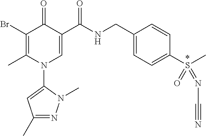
C1(Br)=C(C)N(C2=CC(C)=NN2C)C=C(C(NCC2=CC=C(S(=O)(=NC#N)C)C=C2)=O)C1=O
